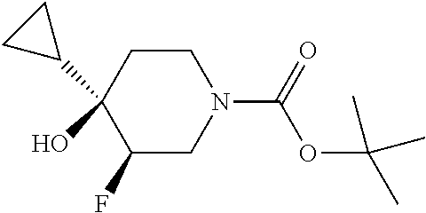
C1(O)(C2CC2)C(F)CN(C(OC(C)(C)C)=O)CC1
